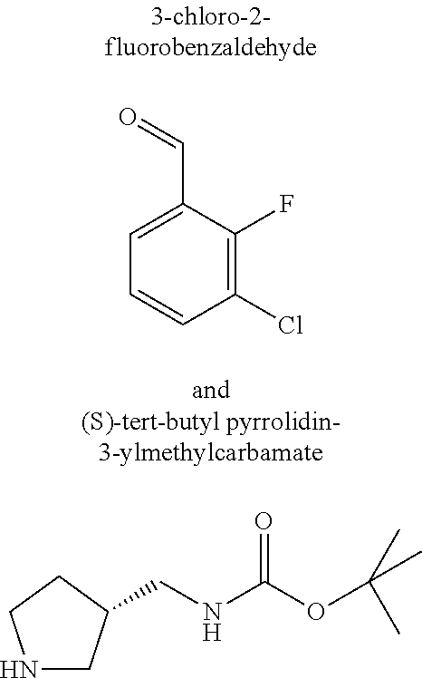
C1=C(C=O)C(F)=C(Cl)C=C1.N1CC(CNC(=O)OC(C)(C)C)CC1
